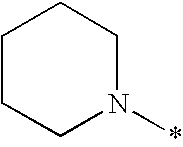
C1CCN(*)CC1
